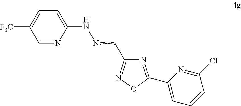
N1=C(C2=CC=CC(Cl)=N2)ON=C1C=NNC1=CC=C([F3C])C=N1
